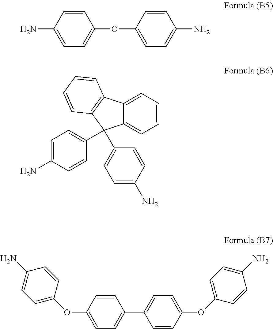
C1(N)=CC=C(OC2=CC=C(N)C=C2)C=C1.C1=C(N)C=CC(C2(C3=CC=C(N)C=C3)C3=CC=CC=C3C3=C2C=CC=C3)=C1.C1(OC2=CC=C(N)C=C2)=CC=C(C2=CC=C(OC3=CC=C(N)C=C3)C=C2)C=C1
